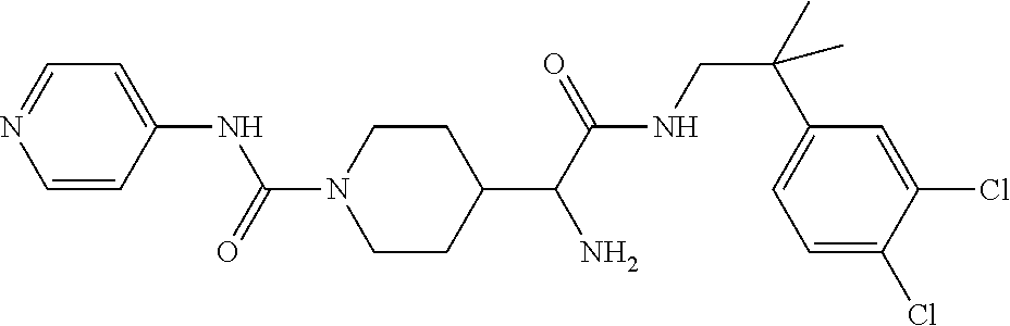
C1(C(C(NCC(C2=CC=C(Cl)C(Cl)=C2)(C)C)=O)N)CCN(C(=O)NC2=CC=NC=C2)CC1
